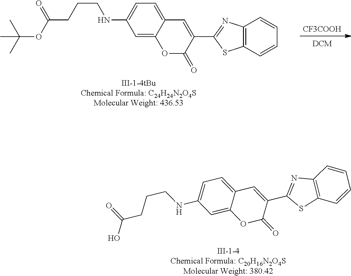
C1(NCCCC(=O)OC(C)(C)C)=CC=C2C=C(C3=NC4=C(S3)C=CC=C4)C(=O)OC2=C1.[CF3COOH].[DCM].C1(C2=CC3=CC=C(NCCCC(=O)O)C=C3OC2=O)=NC2=C(S1)C=CC=C2
